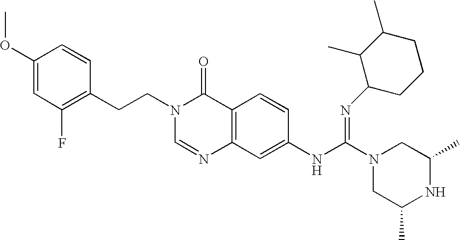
C(N1C=NC2=C(C1=O)C=CC(NC(=NC1CCCC(C)C1C)N1CC(C)NC(C)C1)=C2)CC1=C(F)C=C(OC)C=C1
